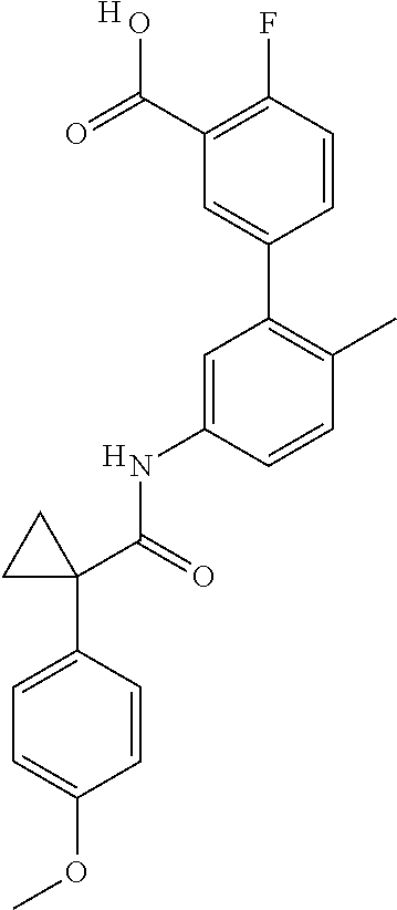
C1=CC(C2(C(=O)NC3=CC(C4=CC(C(=O)O)=C(F)C=C4)=C(C)C=C3)CC2)=CC=C1OC.[H].[H]
